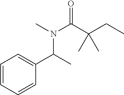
C1=CC=C(C(N(C(C(CC)(C)C)=O)C)C)C=C1
